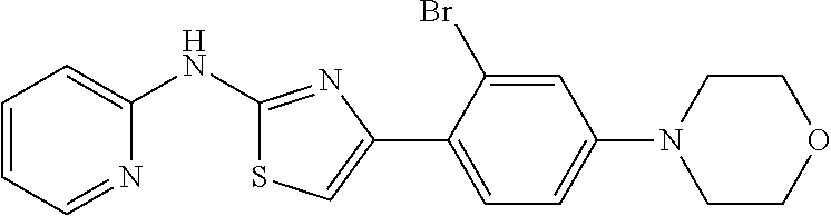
C1=CC=NC(NC2=NC(C3=CC=C(N4CCOCC4)C=C3Br)=CS2)=C1
